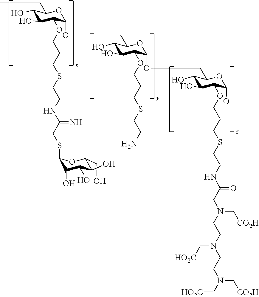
C1(O)C(O)C(OCCCSCCNC(CN(CCN(CCN(C[HO2C])C[CO2H])C[HO2C])C[CO2H])=O)C(OC)OC1COC1C(OCCCSCCN)C(O)C(O)C(COC2C(OCCCSCCNC(CSC3C(O)C(O)C(O)C(CO)O3)=N)C(O)C(O)C(CC)O2)O1
